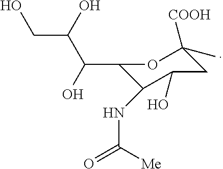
C1(C(O)C(O)CO)C(NC(=O)[Me])C(O)CC(C)([COOH])O1
